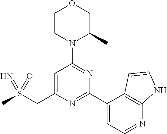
C1=C(CS(C)(=O)=N)N=C(C2=CC=NC3=C2C=CN3)N=C1N1C(C)COCC1
